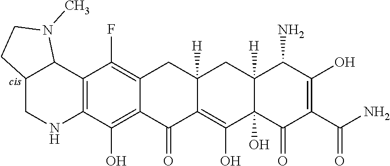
C12=C(C3C(CN1)CCN3C)C(F)=C1CC3([H])CC4([H])C(N)C(O)=C(C(=O)N)C(=O)C4(O)C(O)=C3C(=O)C1=C2O
